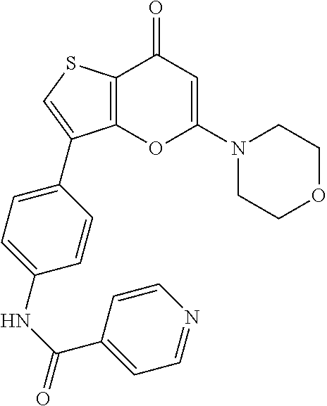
C12=C(SC=C1C1=CC=C(NC(=O)C3=CC=NC=C3)C=C1)C(=O)C=C(N1CCOCC1)O2
